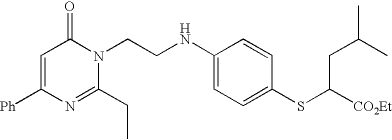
C1=C([Ph])N=C(CC)N(CCNC2=CC=C(SC([CO2Et])CC(C)C)C=C2)C1=O
